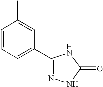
C1=CC=C(C2=NNC(=O)N2)C=C1C
